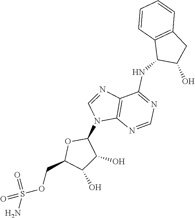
C12=C(N=CN=C1NC1C(O)CC3=C1C=CC=C3)N(C1OC(COS(N)(=O)=O)C(O)C1O)C=N2
